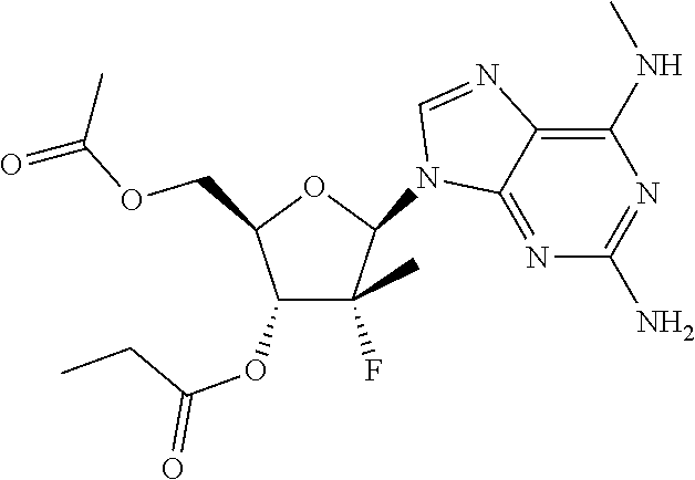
C1(N2C3=NC(N)=NC(NC)=C3N=C2)C(F)(C)C(OC(CC)=O)C(COC(=O)C)O1
